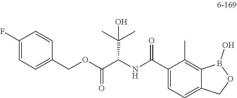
C1(C(NC(C(OCC2=CC=C(F)C=C2)=O)C(C)(C)O)=O)=CC=C2C(=C1C)B(O)OC2
